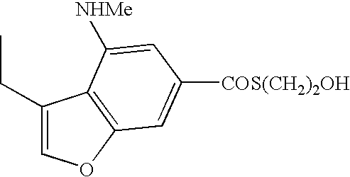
C1(CC)=COC2=C1C([NHMe])=CC([COS(CH2)2OH])=C2
